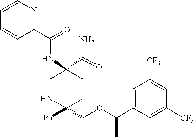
C1NC([Ph])(COC(C2=CC([CF3])=CC([CF3])=C2)C)CCC1(C(N)=O)NC(C1=NC=CC=C1)=O
